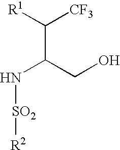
C([CF3])([R1])C(CO)N[SO2][R2]
